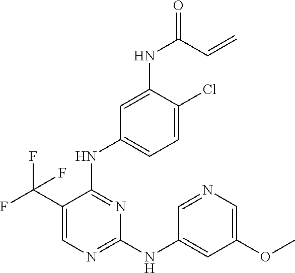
C1=C(C(F)(F)F)C(NC2=CC=C(Cl)C(NC(C=C)=O)=C2)=NC(NC2=CC(OC)=CN=C2)=N1
